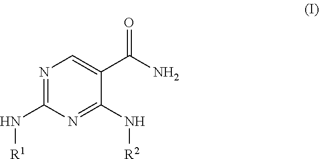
N1=C(N[R1])N=C(N[R2])C(C(N)=O)=C1
